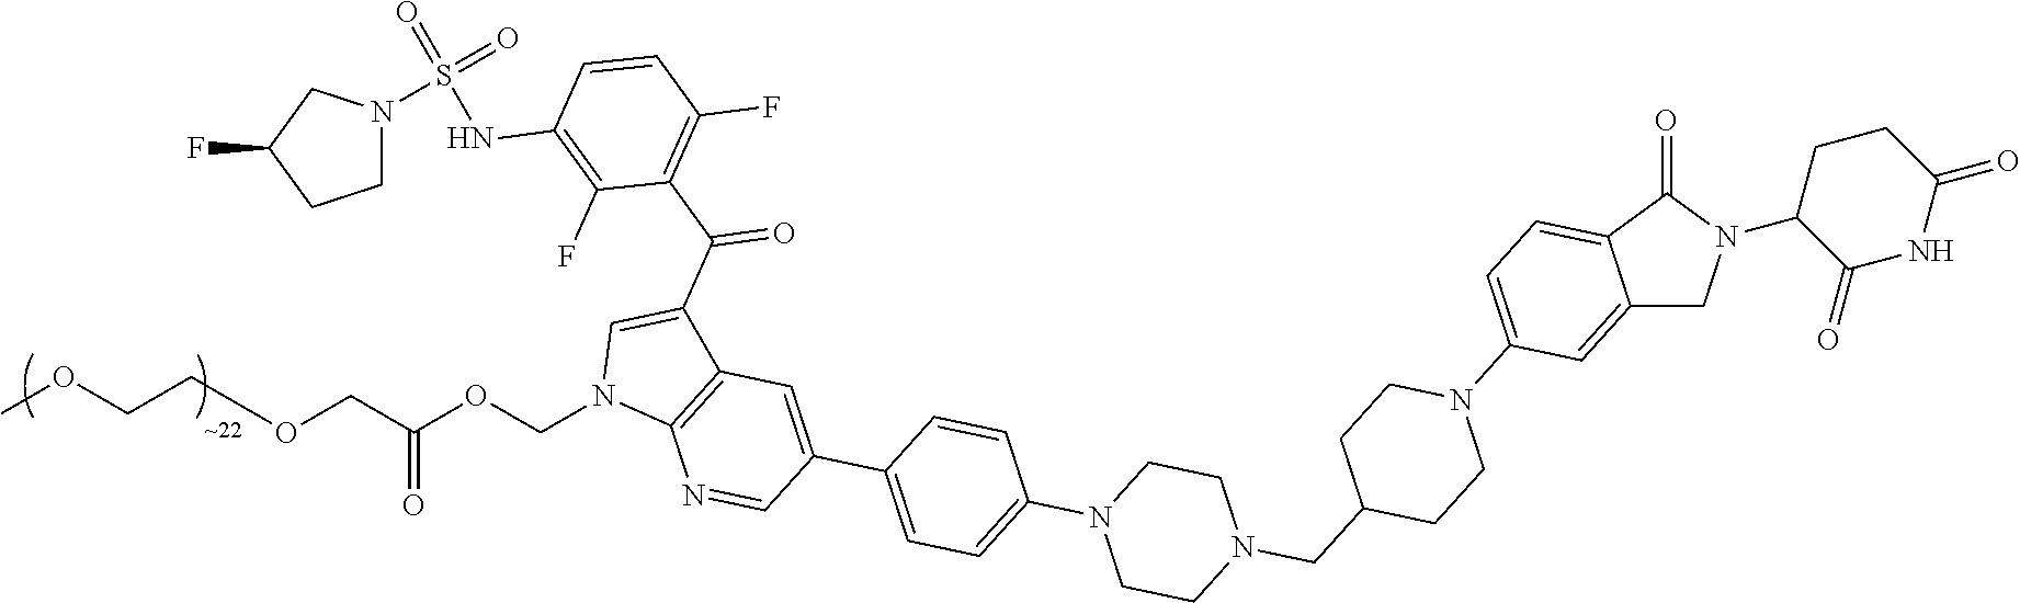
C(N1C2=C(C(C(C3=C(F)C=CC(NS(=O)(=O)N4CCC(F)C4)=C3F)=O)=C1)C=C(C1=CC=C(N3CCN(CC4CCN(C5=CC=C6C(=C5)CN(C5C(=O)NC(=O)CC5)C6=O)CC4)CC3)C=C1)C=N2)OC(=O)COCCOC
